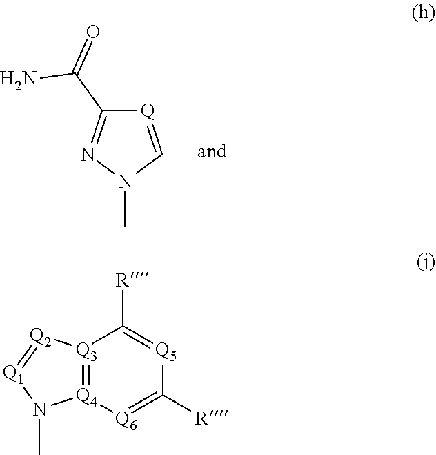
[Q]1=CN(C)N=C1C(=O)N.[Q3]12=[Q4]([Q6]=C([R])[Q5]=C1[R])N(C)[Q1]=[Q2]2
